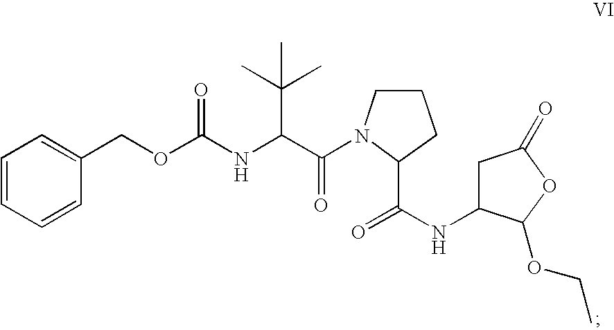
O=C(NC1CC(=O)OC1OCC)C1N(C(C(NC(=O)OCC2=CC=CC=C2)C(C)(C)C)=O)CCC1
